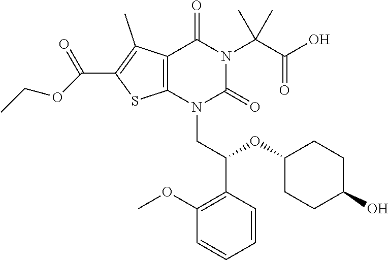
C12=C(N(CC(C3=C(OC)C=CC=C3)OC3CCC(O)CC3)C(=O)N(C(C(O)=O)(C)C)C1=O)SC(C(=O)OCC)=C2C
